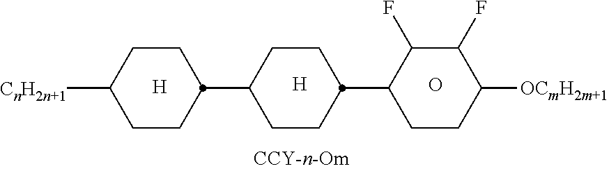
C1CC([CnH2n+1])CCC1C1CCC(C2CCC([OCmH2m+1])C(F)C2F)CC1.[H].[H].O
